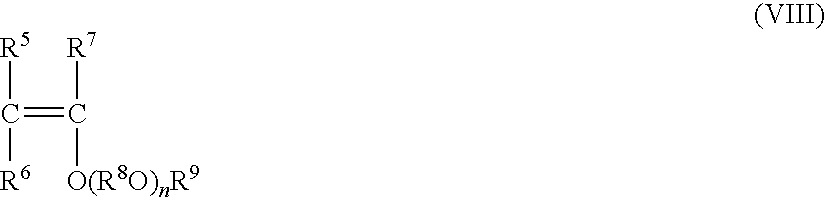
C([R5])(=C([R7])[O(R8O)nR9])[R6]
